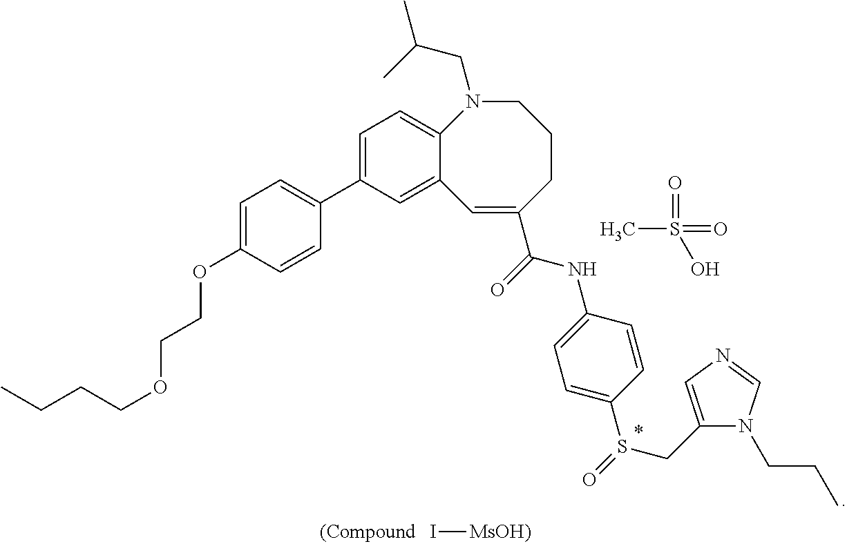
I[MsOH)].CS(=O)(=O)O.C1=C(OCCOCCCC)C=CC(C2=CC=C3C(=C2)C=C(C(=O)NC2=CC=C(S(=O)CC4=CN=CN4CCC)C=C2)CCCN3CC(C)C)=C1
